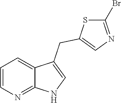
C1=CN=C2C(=C1)C(CC1=CN=C(Br)S1)=CN2
